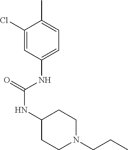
C1(Cl)=CC(NC(NC2CCN(CCC)CC2)=O)=CC=C1C
